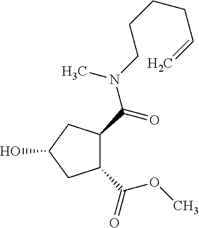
C1(C(OC)=O)C(C(N(CCCCC=C)C)=O)CC(O)C1
